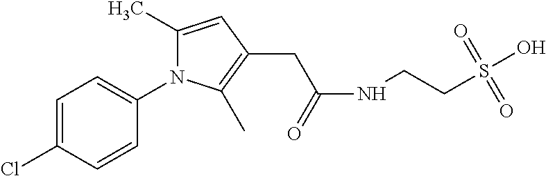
C1=CC(Cl)=CC=C1N1C(C)=CC(CC(=O)NCCS(O)(=O)=O)=C1C
